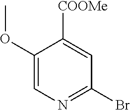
C1(OC)=CN=C(Br)C=C1[COOMe]
